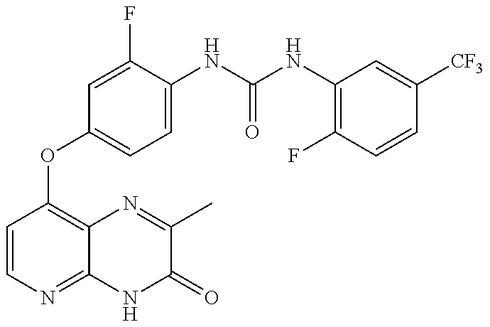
C1=CN=C2C(=C1OC1=CC=C(NC(=O)NC3=C(F)C=CC([CF3])=C3)C(F)=C1)N=C(C)C(=O)N2
